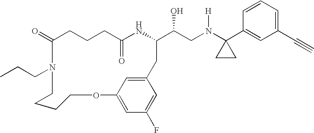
C1(=O)CCCC(=O)NC(C(CN(C2(C3=CC(C#C)=CC=C3)CC2)[H])O)CC2=CC(=CC(F)=C2)OCCCCN1CCC
